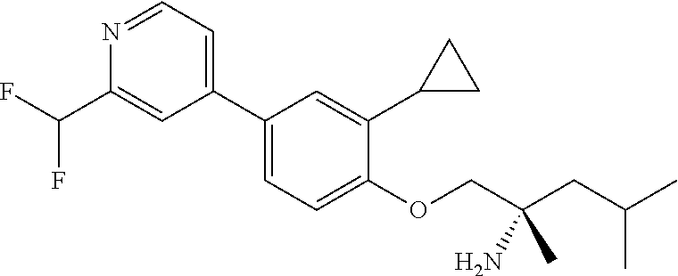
C1(C2=CC=NC(C(F)F)=C2)=CC=C(OCC(CC(C)C)(N)C)C(C2CC2)=C1
